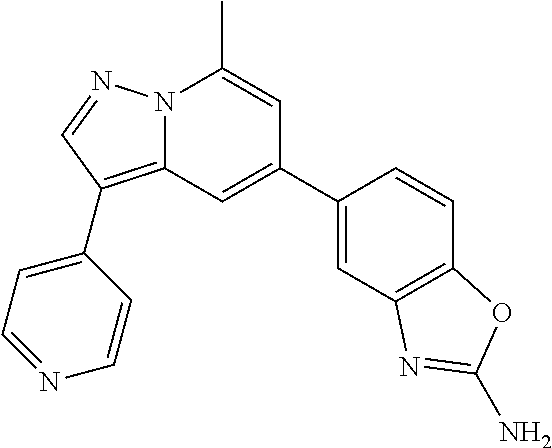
C1(C2=CC3=C(C4=CC=NC=C4)C=NN3C(C)=C2)=CC2=C(C=C1)OC(N)=N2
